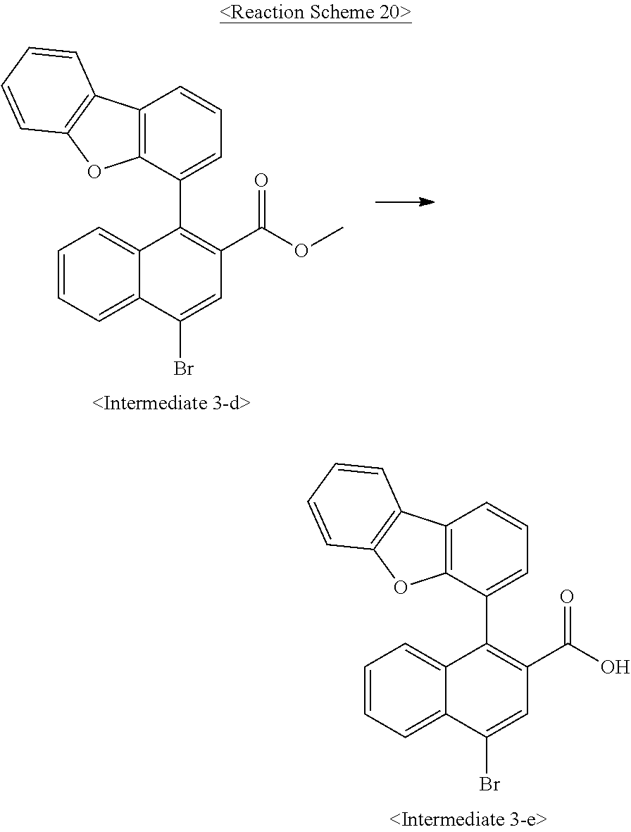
C1=CC=C2C(=C1)C(C1=CC=CC3=C1OC1=C3C=CC=C1)=C(C(OC)=O)C=C2Br.C1=CC=C2C(=C1)C(C1=CC=CC3=C1OC1=C3C=CC=C1)=C(C(O)=O)C=C2Br
